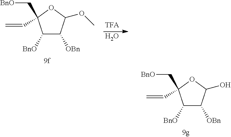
C1([BnO])C([OBn])C(O)OC1(C[BnO])C=C.C1([BnO])C([OBn])C(OC)OC1(C[BnO])C=C.O
